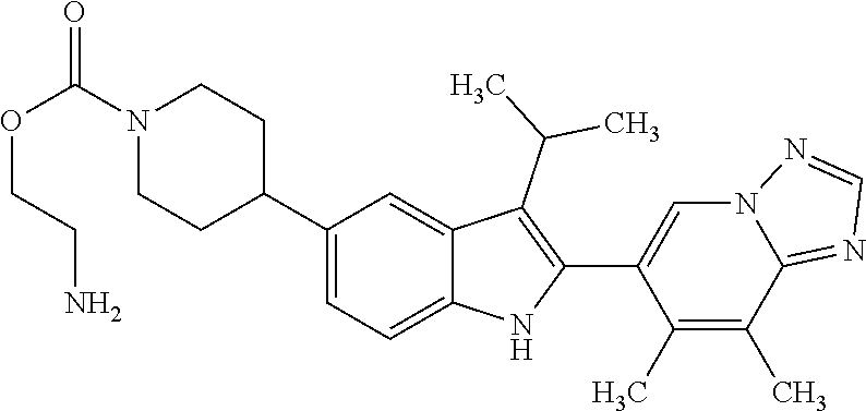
N1(C(OCCN)=O)CCC(C2=CC=C3C(=C2)C(C(C)C)=C(C2=CN4C(=NC=N4)C(C)=C2C)N3)CC1
